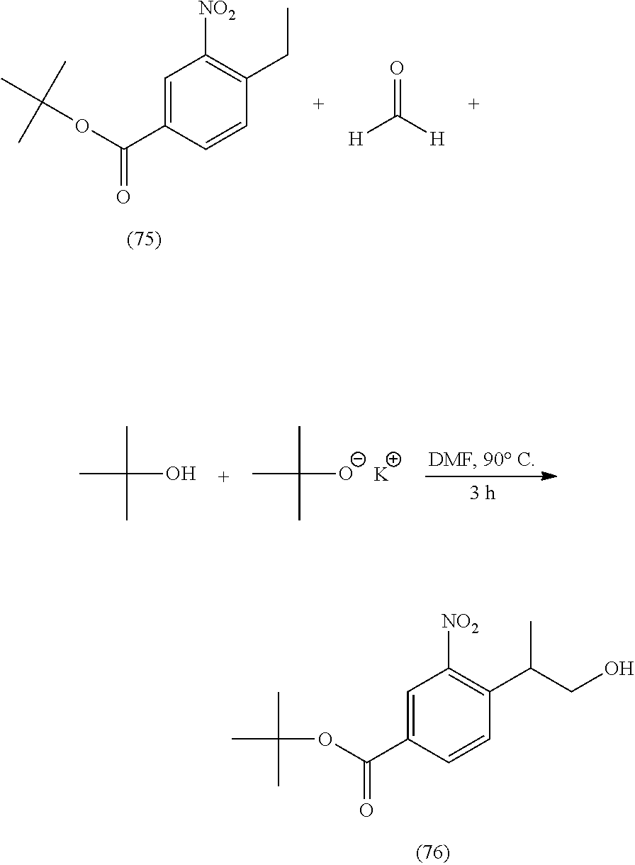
C1=C(C(OC(C)(C)C)=O)C=CC(CC)=C1[NO2].[H]C([H])=O.CC(C)(C)O.CC(C)(C)[O-].[K].C1=C(C(OC(C)(C)C)=O)C=CC(C(C)CO)=C1[NO2]
